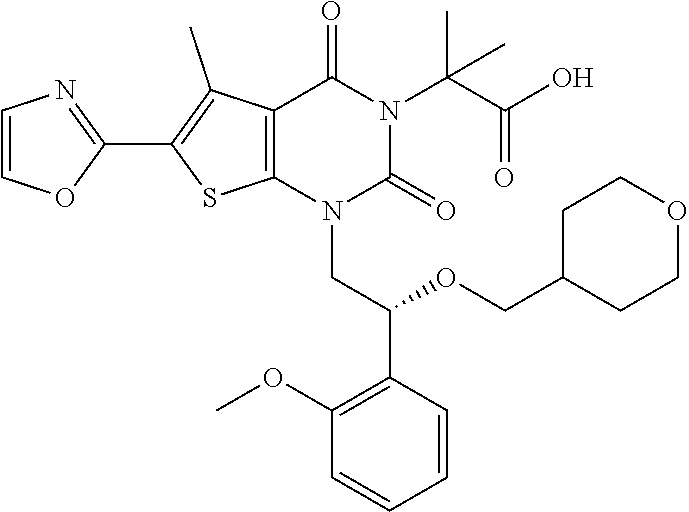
C12=C(N(CC(C3=C(OC)C=CC=C3)OCC3CCOCC3)C(=O)N(C(C(O)=O)(C)C)C1=O)SC(C1=NC=CO1)=C2C
